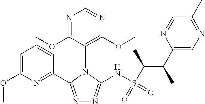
N1=C(C2=NC(OC)=CC=C2)N(C2=C(OC)N=CN=C2OC)C(NS(C(C(C2=CN=C(C)C=N2)C)C)(=O)=O)=N1
